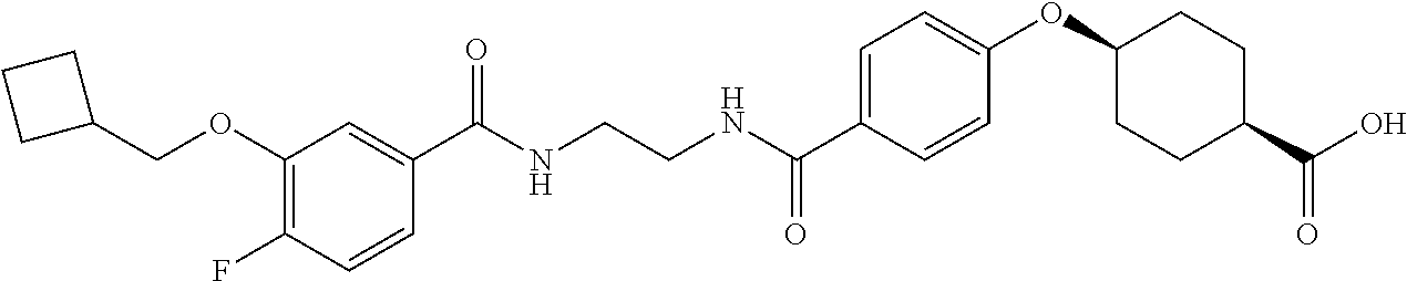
C1(C(NCCNC(C2=CC=C(OC3CCC(C(O)=O)CC3)C=C2)=O)=O)=CC(OCC2CCC2)=C(F)C=C1
